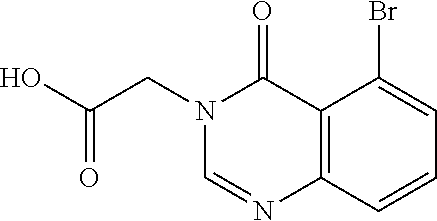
C12=C(N=CN(CC(O)=O)C1=O)C=CC=C2Br
